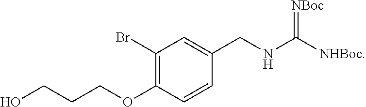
N(CC1=CC(Br)=C(OCCCO)C=C1)C([NHBoc])=[NBoc]
